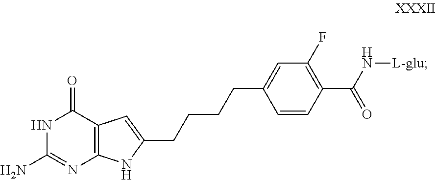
N1C(N)=NC2=C(C1=O)C=C(CCCCC1=CC(F)=C(C(N[L-glu])=O)C=C1)N2
